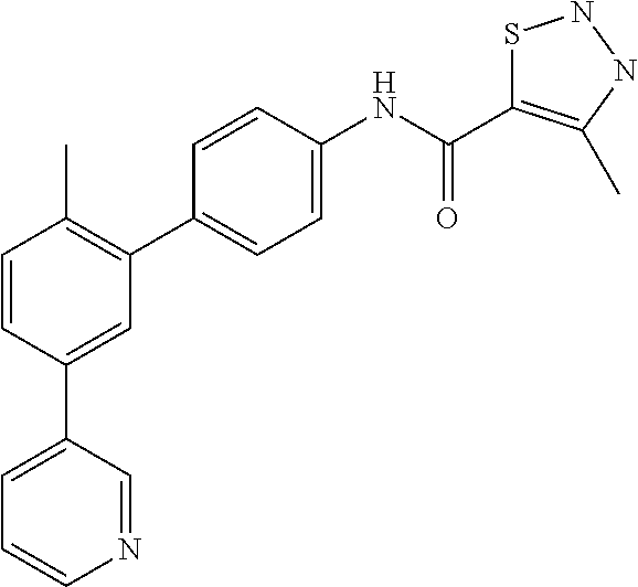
C1=C(C2=CC(C3=CC=C(NC(=O)C4=C(C)NNS4)C=C3)=C(C)C=C2)C=NC=C1
